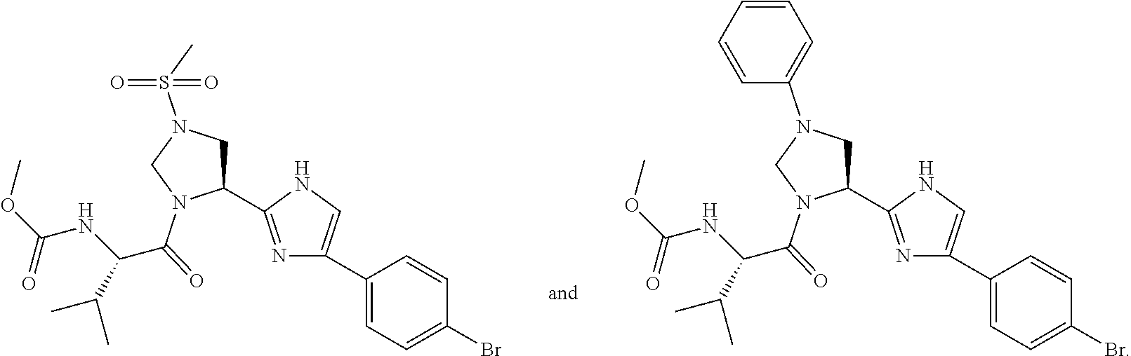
C1(C2=NC(C3=CC=C(Br)C=C3)=CN2)CN(S(C)(=O)=O)CN1C(C(NC(OC)=O)C(C)C)=O.C1(C2=NC(C3=CC=C(Br)C=C3)=CN2)CN(C2=CC=CC=C2)CN1C(C(NC(OC)=O)C(C)C)=O
